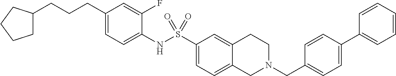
C1(CCCC2CCCC2)=CC=C(NS(C2=CC=C3C(=C2)CCN(CC2=CC=C(C4=CC=CC=C4)C=C2)C3)(=O)=O)C(F)=C1
